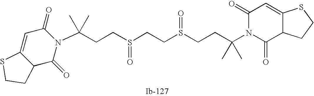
N1(C(C)(C)CCS(=O)CCS(=O)CCC(N2C(=O)C3C(=CC2=O)SCC3)(C)C)C(=O)C=C2C(C1=O)CCS2
